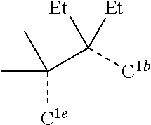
C(C([C1b])([Et])[Et])(C)(C)[C1e]
